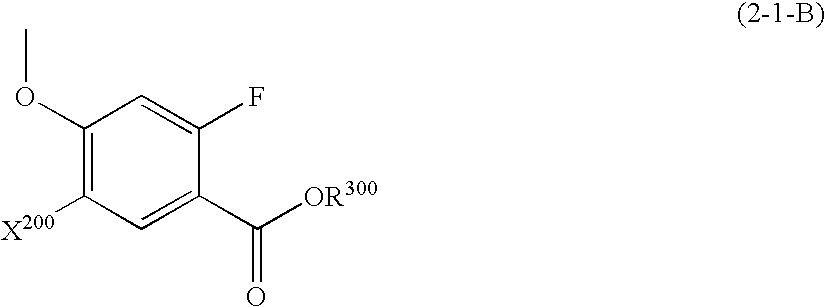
C1(OC)=C([X200])C=C(C(=O)[OR300])C(F)=C1
